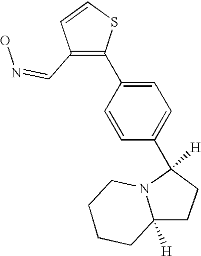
C1=CC(C2([H])CCC3([H])N2CCCC3)=CC=C1C1=C(C=NO)C=CS1
